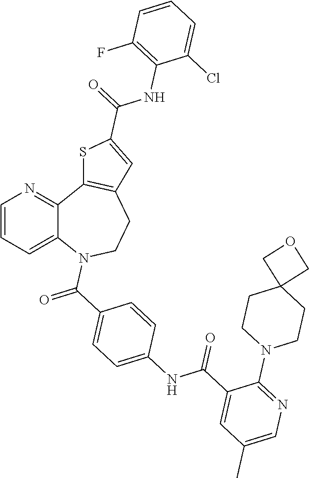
C12=CC=CN=C1C1=C(CCN2C(C2=CC=C(NC(C3=CC(C)=CN=C3N3CCC4(CC3)COC4)=O)C=C2)=O)C=C(C(=O)NC2=C(F)C=CC=C2Cl)S1
